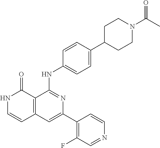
C1=CC(NC2=NC(C3=C(F)C=NC=C3)=CC3=C2C(=O)NC=C3)=CC=C1C1CCN(C(C)=O)CC1
